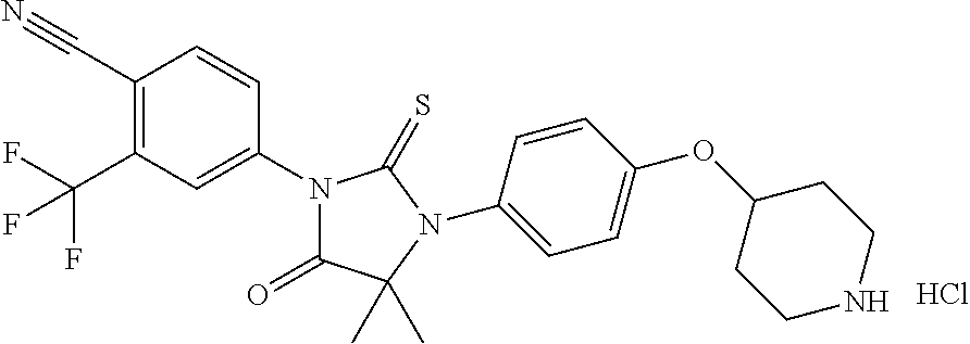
Cl.C1(C#N)=C(C(F)(F)F)C=C(N2C(=O)C(C)(C)N(C3=CC=C(OC4CCNCC4)C=C3)C2=S)C=C1
